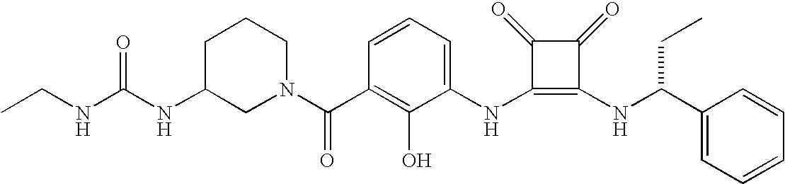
N(C1=C(NC(C2=CC=CC=C2)CC)C(=O)C1=O)C1=CC=CC(C(=O)N2CCCC(NC(NCC)=O)C2)=C1O
